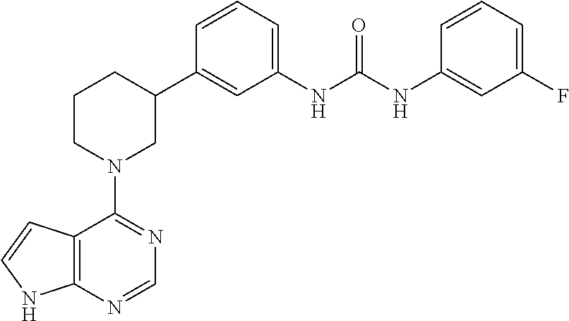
C12=C(N=CN=C1N1CC(C3=CC(NC(NC4=CC(F)=CC=C4)=O)=CC=C3)CCC1)NC=C2
